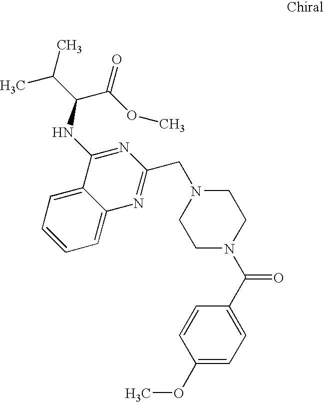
C1=CC=C2C(=C1)C(NC(C(=O)OC)C(C)C)=NC(CN1CCN(C(C3=CC=C(OC)C=C3)=O)CC1)=N2
